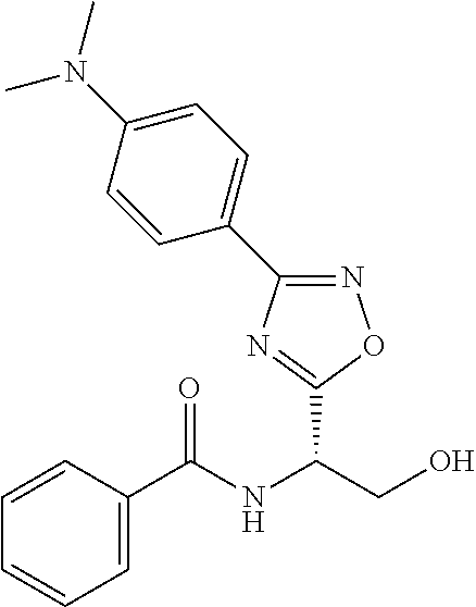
C1=CC(C(NC(CO)C2=NC(C3=CC=C(N(C)C)C=C3)=NO2)=O)=CC=C1
